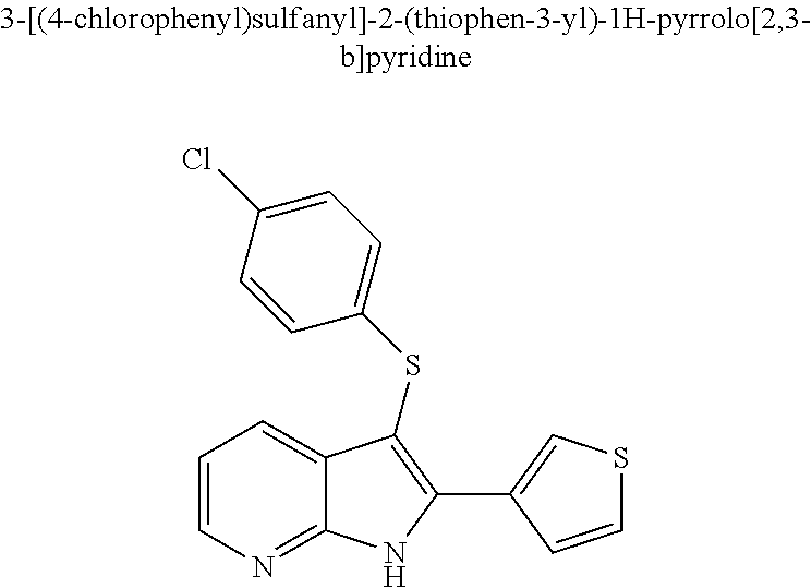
C1=CN=C2C(=C1)C(SC1=CC=C(Cl)C=C1)=C(C1=CSC=C1)N2
